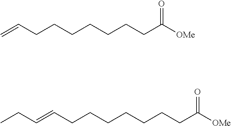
C=CCCCCCCCC([OMe])=O.CCC=CCCCCCCCC([OMe])=O
